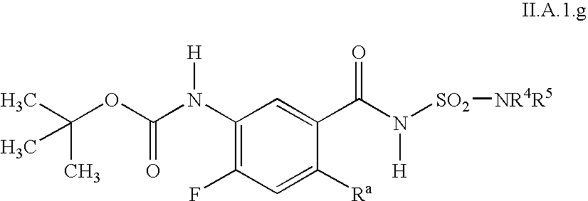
O(C(N([H])C1=C(F)C=C([Ra])C(C(=O)N([H])[SO2][NR4R5])=C1)=O)C(C)(C)C
